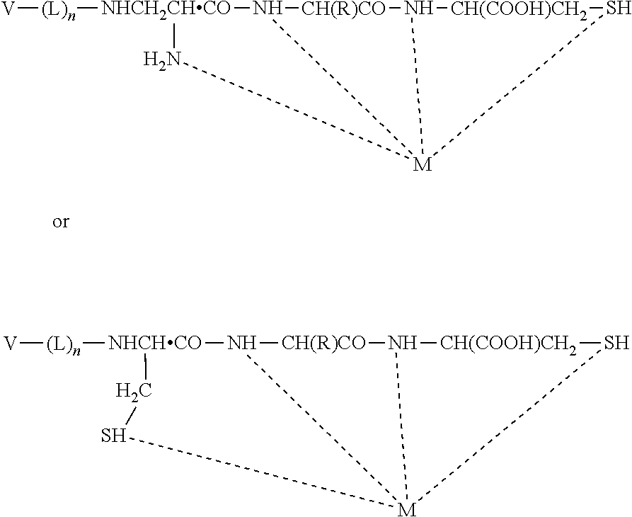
[V][(L)n][NHCHCO]1N2[CH(R)CO]N3[CH(COOH)CH2]S[M]23SC1.[V][(L)n][NHCH2CHCO]1N2[CH(R)CO]N3[CH(COOH)CH2]S[M]23N1
